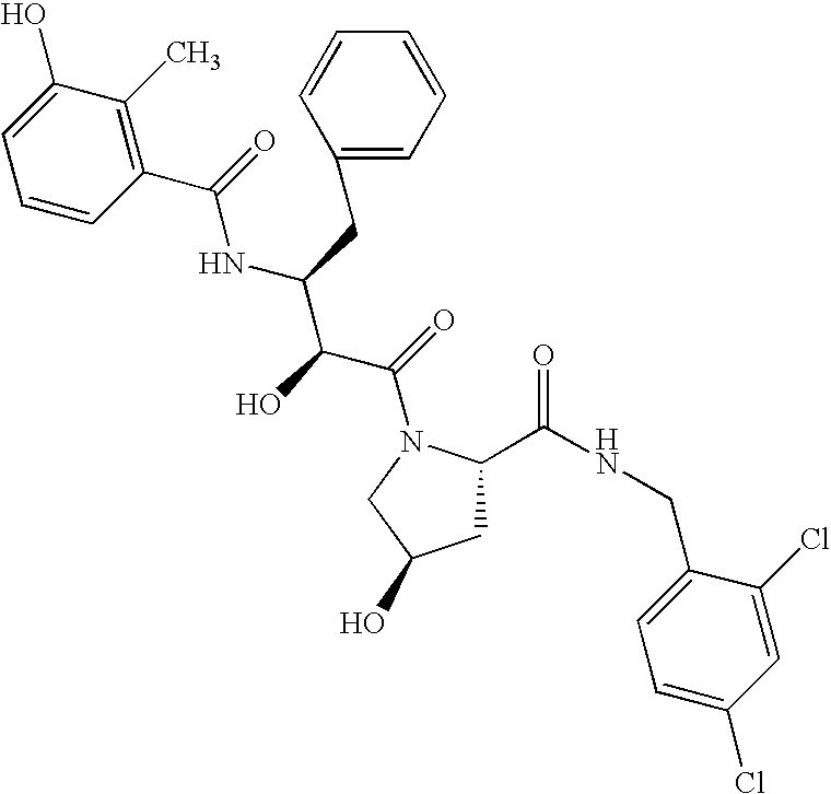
C1C(C(NCC2=CC=C(Cl)C=C2Cl)=O)N(C(=O)C(C(NC(=O)C2=C(C)C(O)=CC=C2)CC2=CC=CC=C2)O)CC1O
